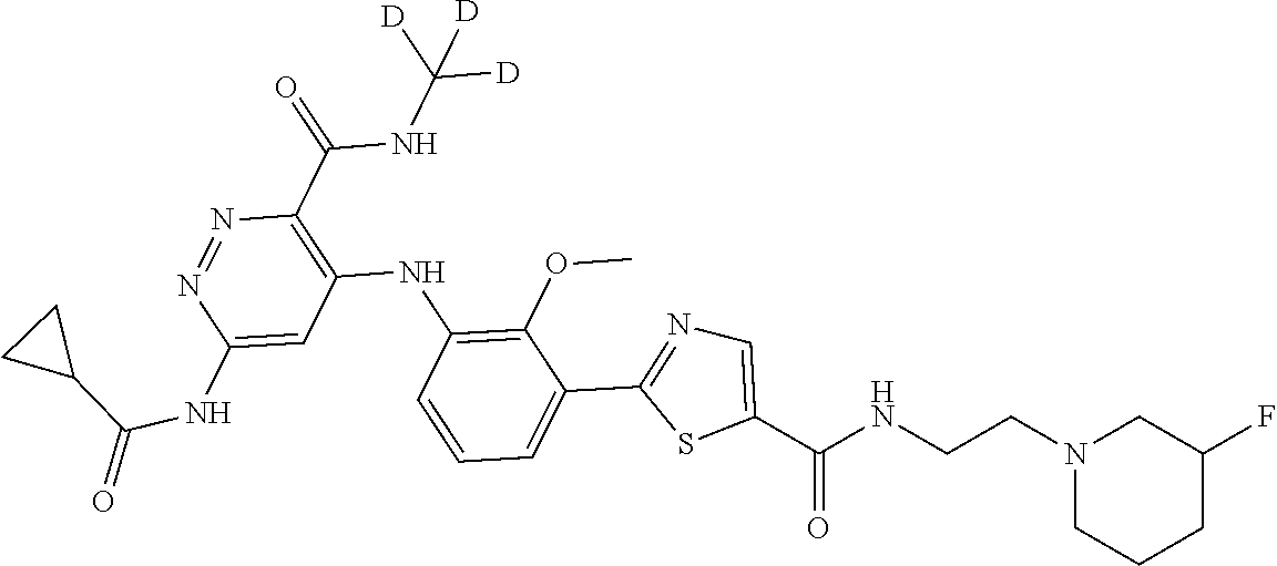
C1(C(NC([D])([D])[D])=O)=C(NC2=C(OC)C(C3=NC=C(C(NCCN4CC(F)CCC4)=O)S3)=CC=C2)C=C(NC(=O)C2CC2)N=N1
